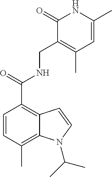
C1=CC(C)=C2C(=C1C(=O)NCC1=C(C)C=C(C)NC1=O)C=CN2C(C)C
